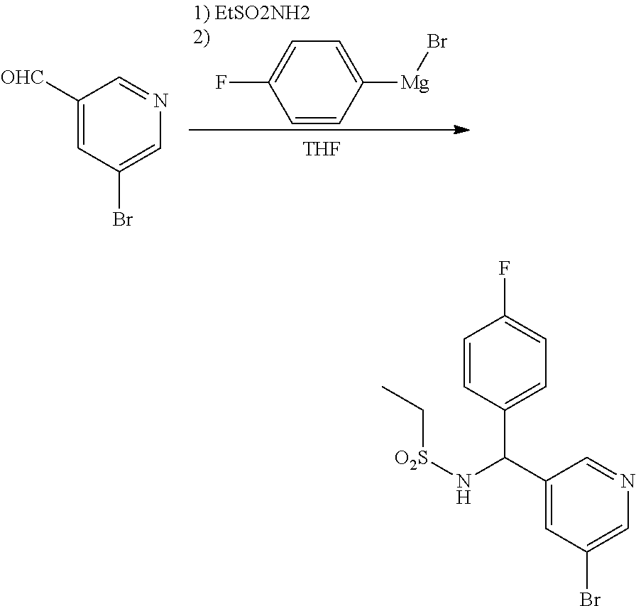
C1=C(F)C=CC([Mg]Br)=C1.[THF].C1([OHC])=CC(Br)=CN=C1.C1(C(N[O2S]CC)C2=CC=C(F)C=C2)=CC(Br)=CN=C1
